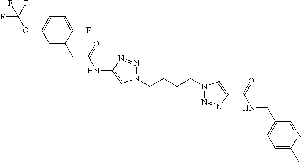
C1(NC(CC2=CC(OC(F)(F)F)=CC=C2F)=O)=CN(CCCCN2N=NC(C(=O)NCC3=CC=C(C)N=C3)=C2)N=N1
